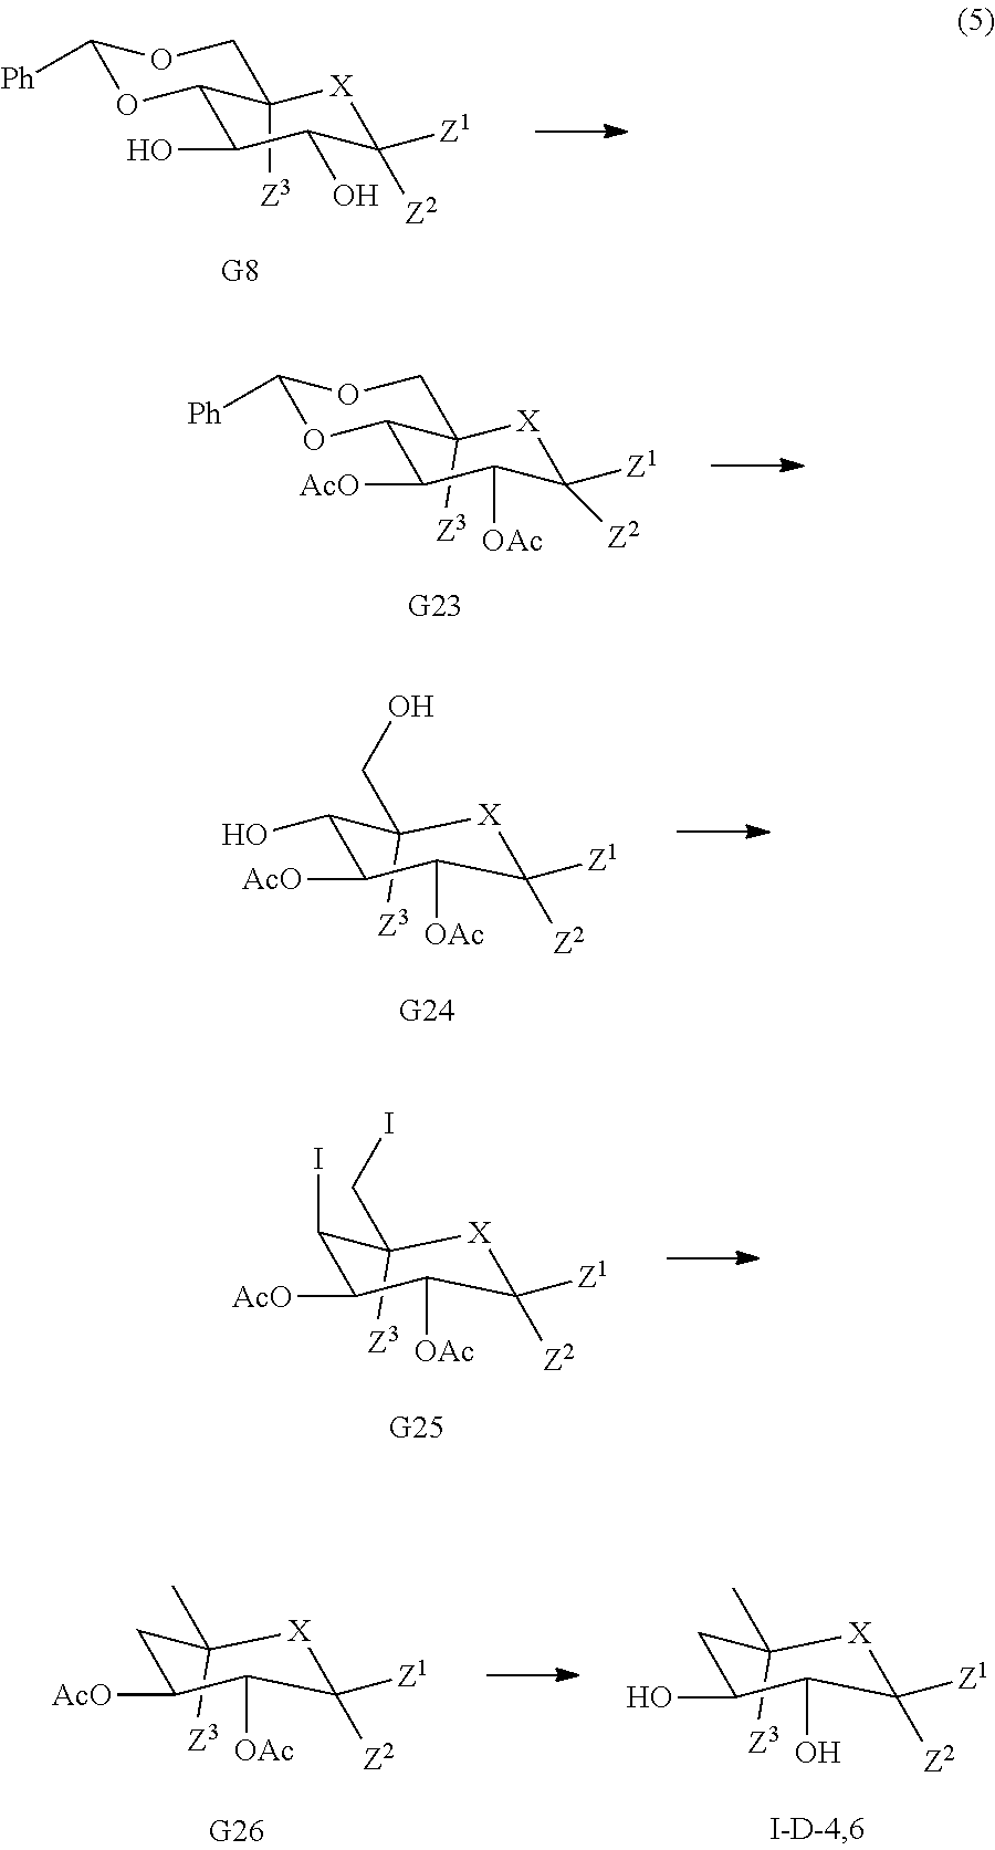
C1([AcO])C([OAc])C([Z2])([Z1])[X]C2([Z3])C1OC([Ph])OC2.C1(O)C(O)C([Z2])([Z1])[X]C2([Z3])C1OC([Ph])OC2.C1(CO)([Z3])C(O)C([AcO])C([OAc])C([Z2])([Z1])[X]1.C1(CI)([Z3])C(I)C([AcO])C([OAc])C([Z2])([Z1])[X]1.C1(C)([Z3])CC(O)C(O)C([Z2])([Z1])[X]1.C1(C)([Z3])CC([AcO])C([OAc])C([Z2])([Z1])[X]1
